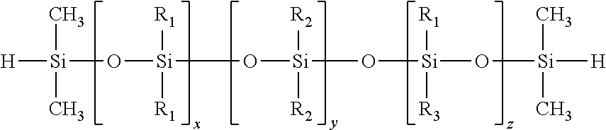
[H][Si](O[Si](O[Si](O[Si](O[Si]([H])(C)C)([R1])[R3])([R2])[R2])([R1])[R1])(C)C
